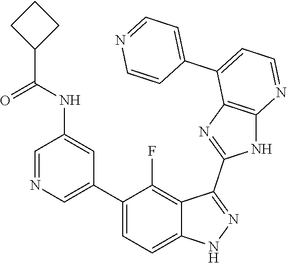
C1=NC=C(C2=CC=C3C(=C2F)C(C2=NC4=C(N2)N=CC=C4C2=CC=NC=C2)=NN3)C=C1NC(=O)C1CCC1
